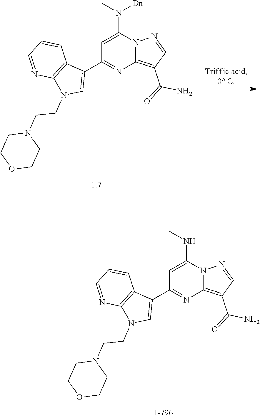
C12=C(C(=O)N)C=NN1C(N(C)[Bn])=CC(C1=CN(CCN3CCOCC3)C3=C1C=CC=N3)=N2.C12=C(C(=O)N)C=NN1C(NC)=CC(C1=CN(CCN3CCOCC3)C3=C1C=CC=N3)=N2
